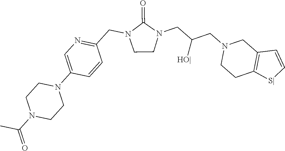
C12=C(CCN(CC(CN3C(=O)N(CC4=NC=C(N5CCN(C(=O)C)CC5)C=C4)CC3)[HO|])C1)[S|]C=C2
